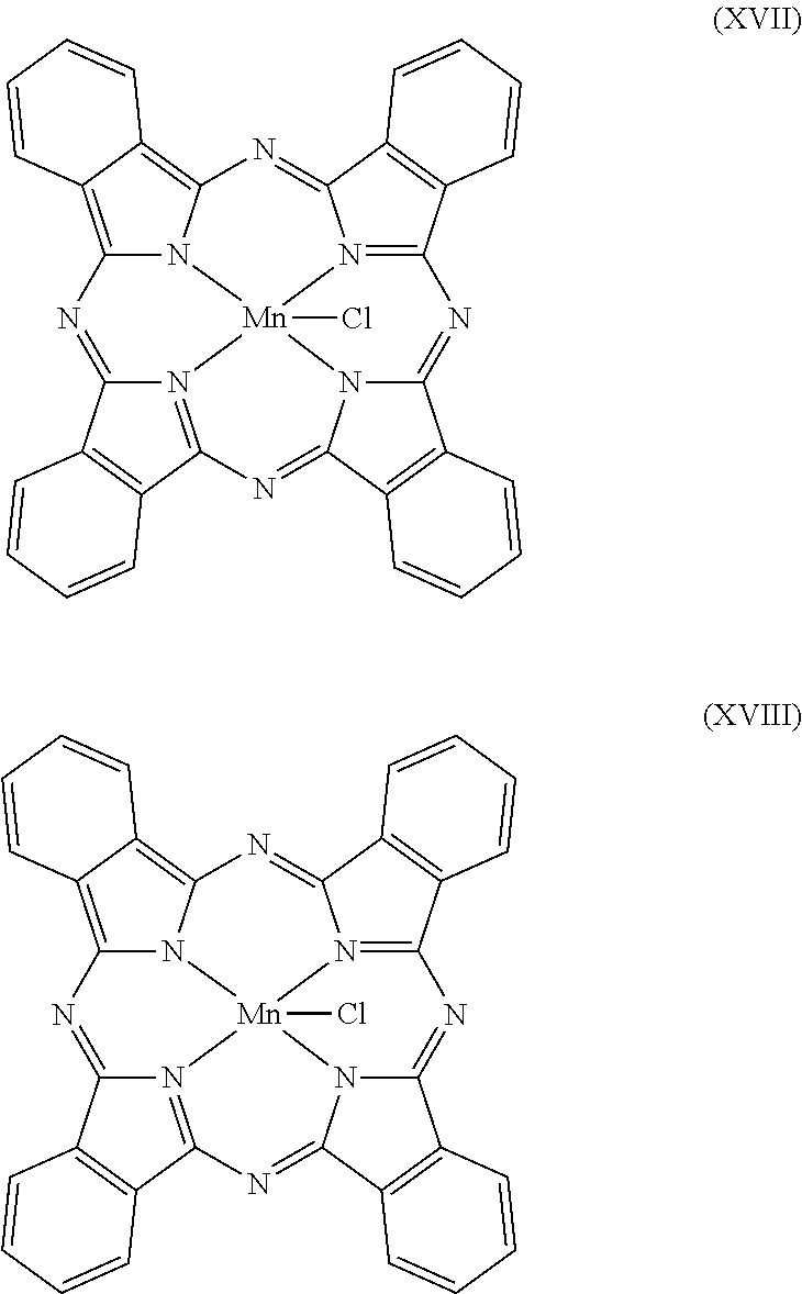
C12=C3C(=C4N1[Mn]15(Cl)N6=C(C7=C(C6=N4)C=CC=C7)N=C4N1C(=NC1=N5C(=N2)C2=C1C=CC=C2)C1=C4C=CC=C1)C=CC=C3.C12=C3C(=C4N1[Mn]15(Cl)N6=C(C7=C(C6=N4)C=CC=C7)N=C4N1C(=NC1=N5C(=N2)C2=C1C=CC=C2)C1=C4C=CC=C1)C=CC=C3
